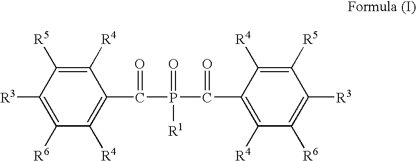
C1([R6])=C([R3])C([R5])=C([R4])C(C(P(=O)([R1])C(=O)C2=C([R4])C([R6])=C([R3])C([R5])=C2[R4])=O)=C1[R4]
